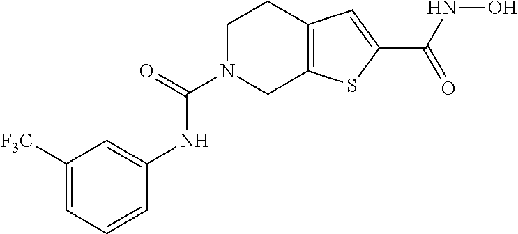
C1N(C(=O)NC2=CC([F3C])=CC=C2)CC2=C(C1)C=C(C(NO)=O)S2
